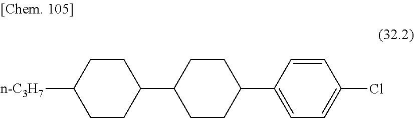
C1(C2CCC(C3=CC=C(Cl)C=C3)CC2)CCC([n-C3H7])CC1
